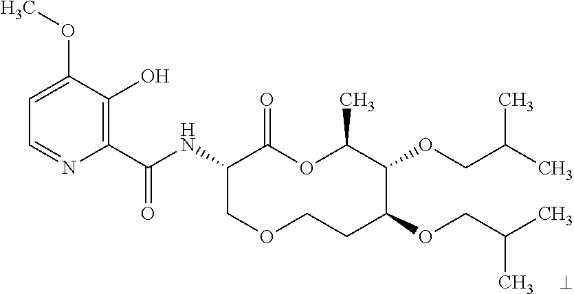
C1(C(NC2COCCC(OCC(C)C)C(OCC(C)C)C(C)OC2=O)=O)=C(O)C(OC)=CC=N1
